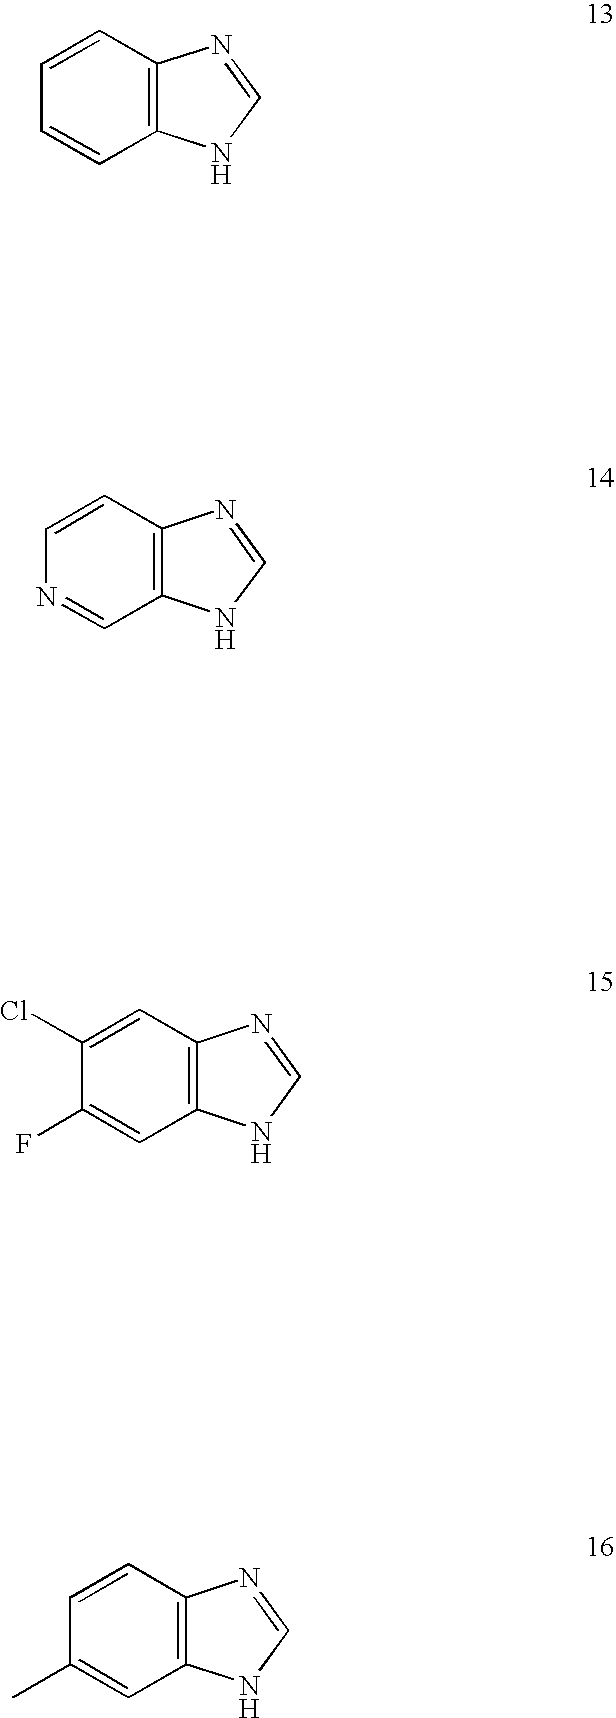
C1=CC=CC2=C1N=CN2.C1=CN=CC2=C1N=CN2.C1=C(Cl)C(F)=CC2=C1N=CN2.C1=CC(C)=CC2=C1N=CN2
